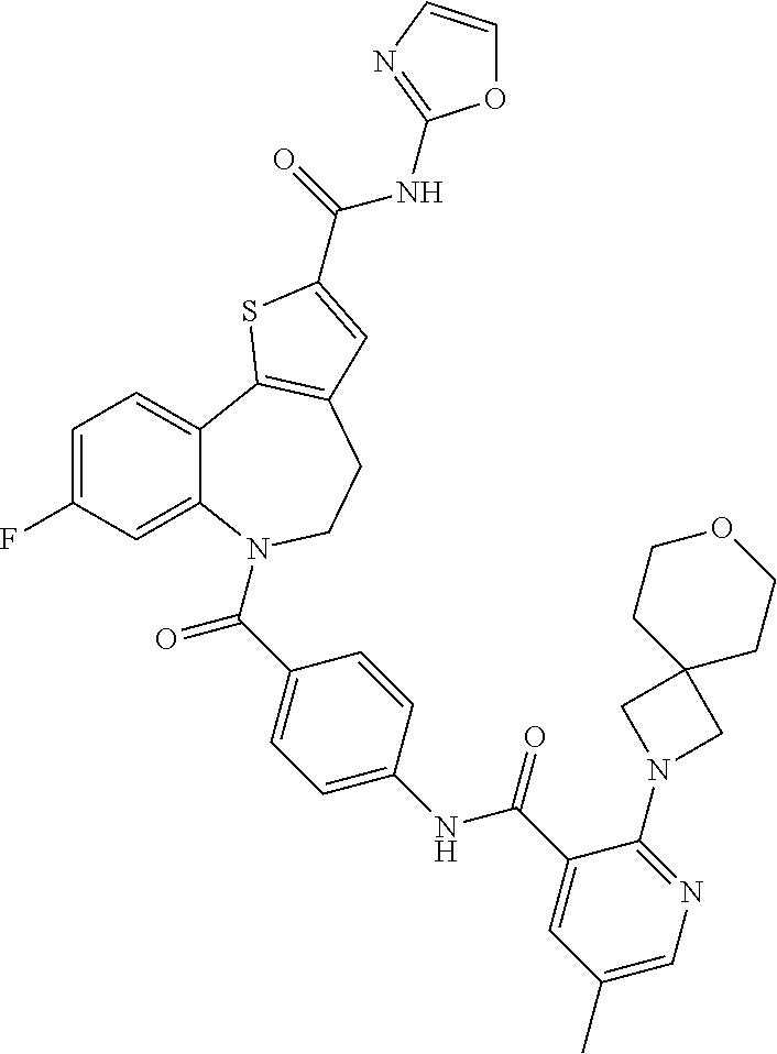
C1=C(F)C=C2C(=C1)C1=C(CCN2C(=O)C2=CC=C(NC(=O)C3=CC(C)=CN=C3N3CC4(C3)CCOCC4)C=C2)C=C(C(=O)NC2=NC=CO2)S1
